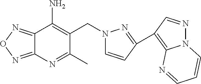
C12=NON=C1C(N)=C(CN1C=CC(C3=C4N(N=C3)C=CC=N4)=N1)C(C)=N2
